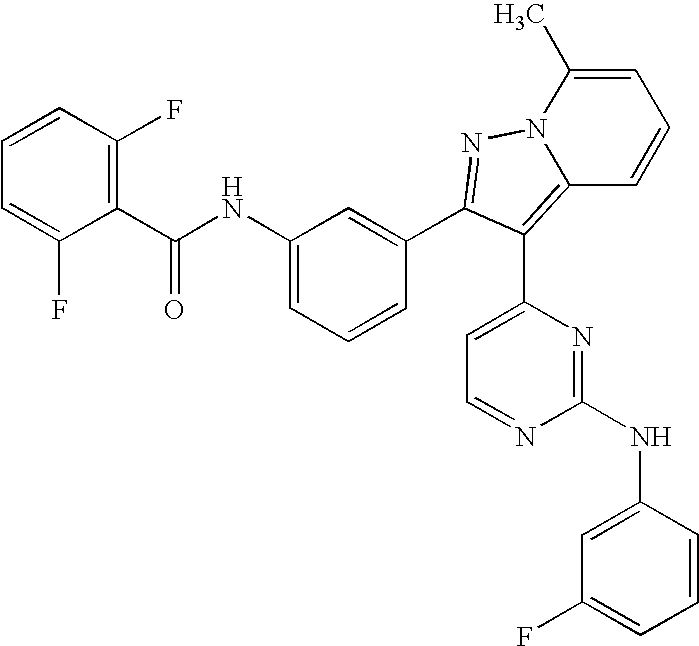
C1(C(NC2=CC=CC(C3=NN4C(C)=CC=CC4=C3C3=CC=NC(NC4=CC(F)=CC=C4)=N3)=C2)=O)=C(F)C=CC=C1F
